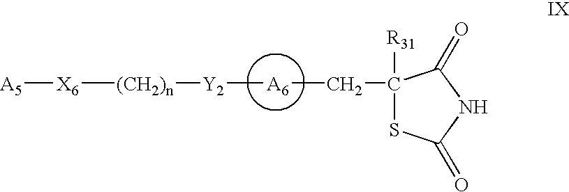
[X6]([(CH2)n][Y2][A6]CC1([R31])SC(=O)NC1=O)[A5]
